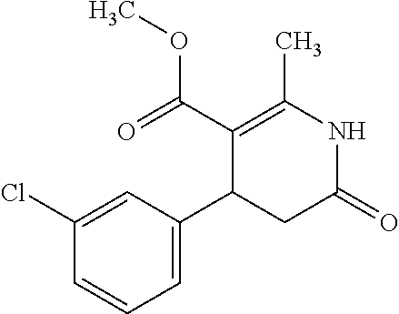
C1=C(Cl)C=CC=C1C1CC(=O)NC(C)=C1C(=O)OC
